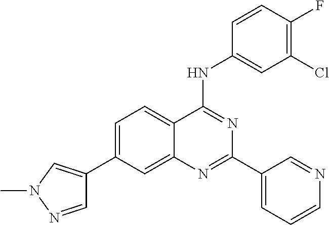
C1=C(C2=CN(C)N=C2)C=C2C(=C1)C(NC1=CC(Cl)=C(F)C=C1)=NC(C1=CC=CN=C1)=N2
